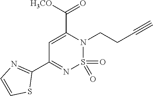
C1(C2=NC=CS2)=NS(=O)(=O)N(CCC#C)C(C([H3CO])=O)=C1
